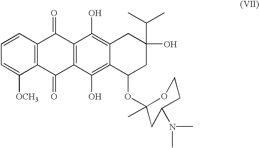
C12=C(C=CC=C1[OCH3])C(=O)C1=C(C2=O)C(O)=C2C(=C1O)CC(O)(C(C)C)CC2OC1(C)CC(N(C)C)CCO1
